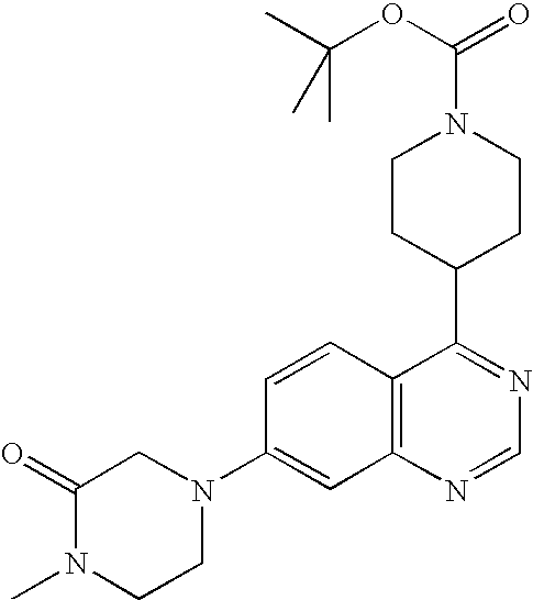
C12=C(N=CN=C1C1CCN(C(OC(C)(C)C)=O)CC1)C=C(N1CC(=O)N(C)CC1)C=C2
